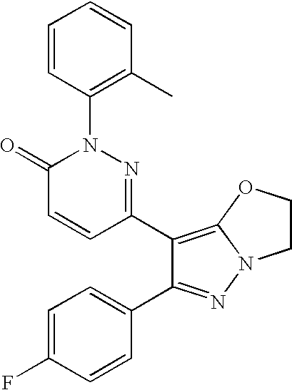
C1=CC(N2C(=O)C=CC(C3=C4N(N=C3C3=CC=C(F)C=C3)CCO4)=N2)=C(C)C=C1
